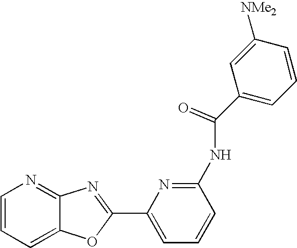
C1=CC=C2C(=N1)N=C(C1=CC=CC(NC(C3=CC=CC([NMe2])=C3)=O)=N1)O2
